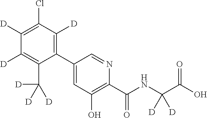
C1(C2=CC(O)=C(C(NC(C(O)=O)([D])[D])=O)N=C2)=C([D])C(Cl)=C([D])C([D])=C1C([D])([D])[D]
